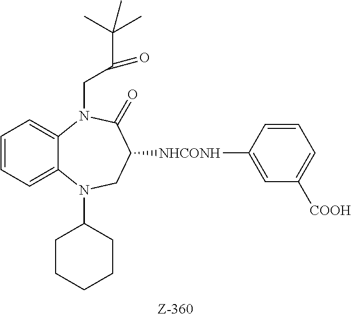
C12=CC=CC=C1N(C1CCCCC1)CC([NHCONH]C1=CC([COOH])=CC=C1)C(=O)N2CC(C(C)(C)C)=O
